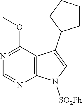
C12=C(C(OC)=NC=N1)C(C1CCCC1)=CN2[SO2Ph]
